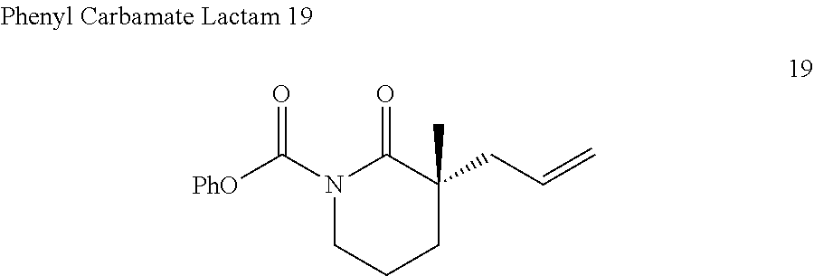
N1(C([PhO])=O)CCCC(C)(CC=C)C1=O
